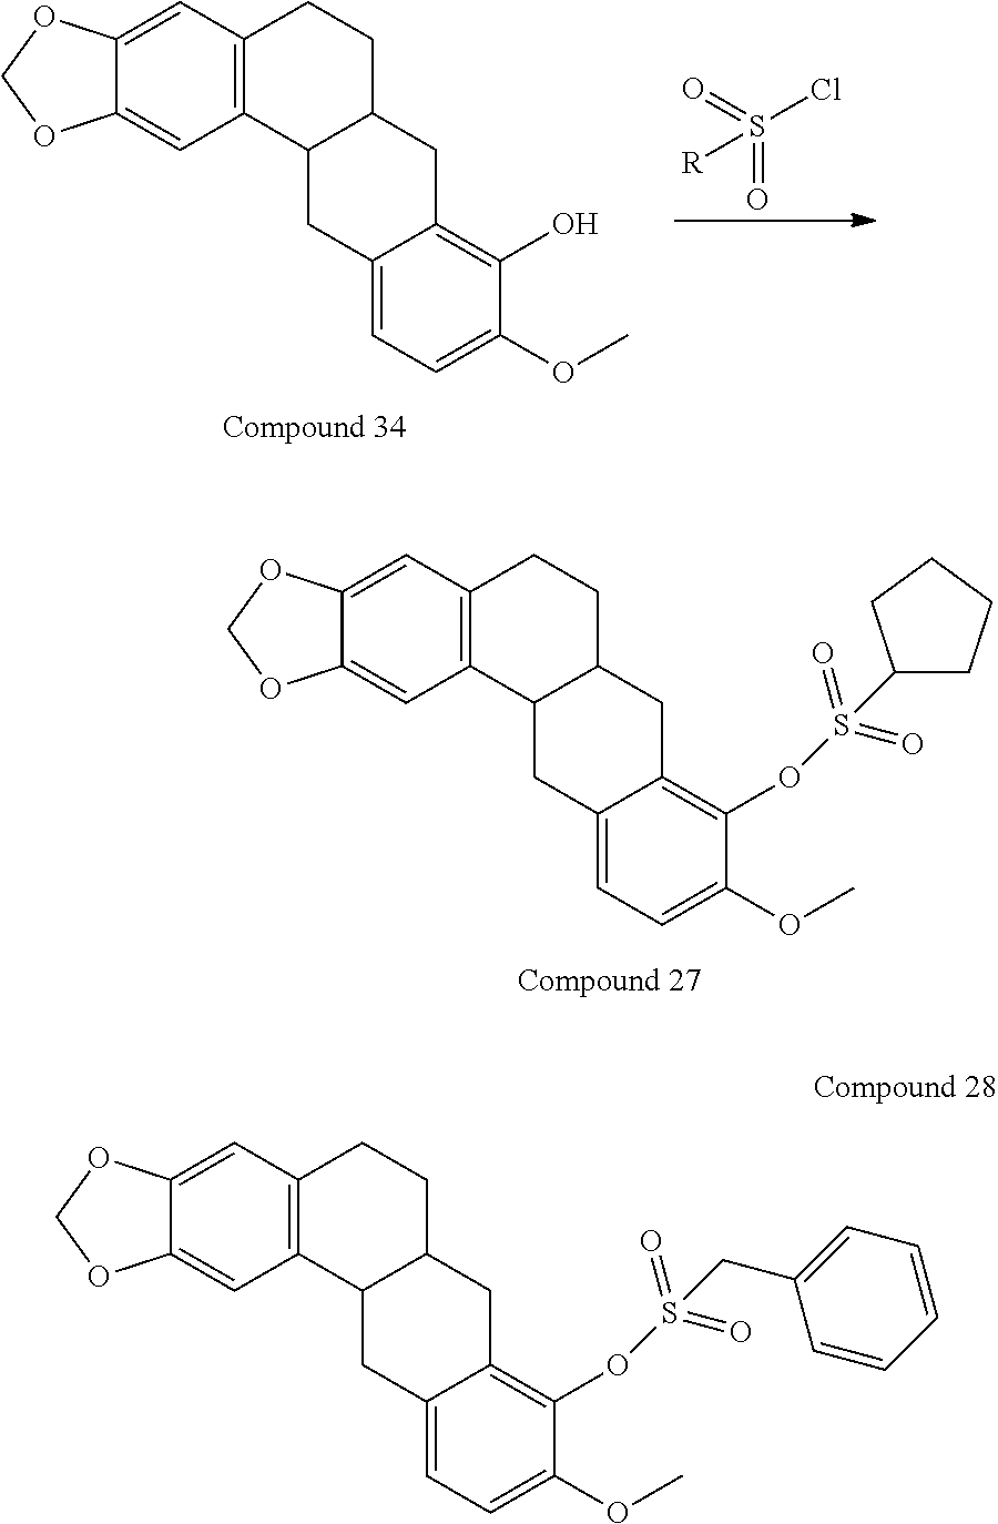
C12=C(C=C3C(=C1)OCO3)CCC1C2CC2=CC=C(OC)C(OS(=O)(=O)CC3=CC=CC=C3)=C2C1.C12=C(C=C3C(=C1)OCO3)CCC1C2CC2=CC=C(OC)C(O)=C2C1.S(=O)(=O)(Cl)[R].C12=C(C=C3C(=C1)OCO3)CCC1C2CC2=CC=C(OC)C(OS(=O)(=O)C3CCCC3)=C2C1
